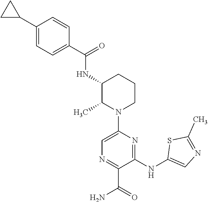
C1=C(N2CCCC(NC(=O)C3=CC=C(C4CC4)C=C3)C2C)N=C(NC2=CN=C(C)S2)C(C(=O)N)=N1
